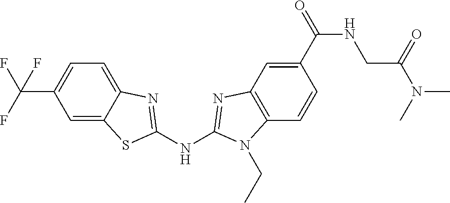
C(C1=CC=C2C(=C1)SC(NC1=NC3=C(C=CC(C(NCC(N(C)C)=O)=O)=C3)N1CC)=N2)(F)(F)F
